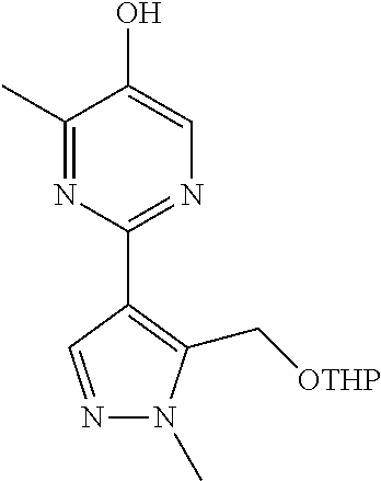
C1(C)=NC(C2=C(C[OTHP])N(C)N=C2)=NC=C1O
